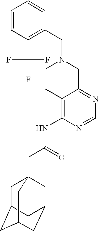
C1(CN2CC3=NC=NC(NC(CC45CC6CC(CC(C4)C6)C5)=O)=C3CC2)=C(C(F)(F)F)C=CC=C1
